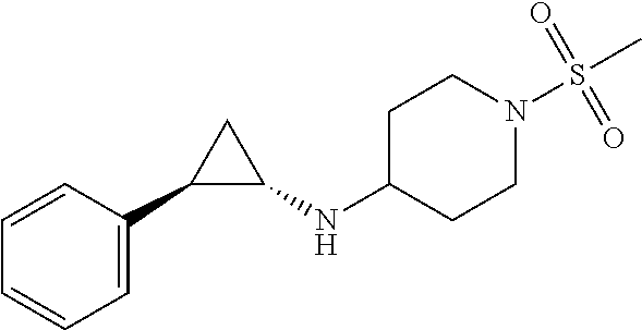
C1=CC=CC(C2C(NC3CCN(S(C)(=O)=O)CC3)C2)=C1
